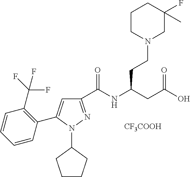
C1(C(NC(CC(O)=O)CCN2CC(F)(C)CCC2)=O)=NN(C2CCCC2)C(C2=C(C(F)(F)F)C=CC=C2)=C1.[CF3COOH]
